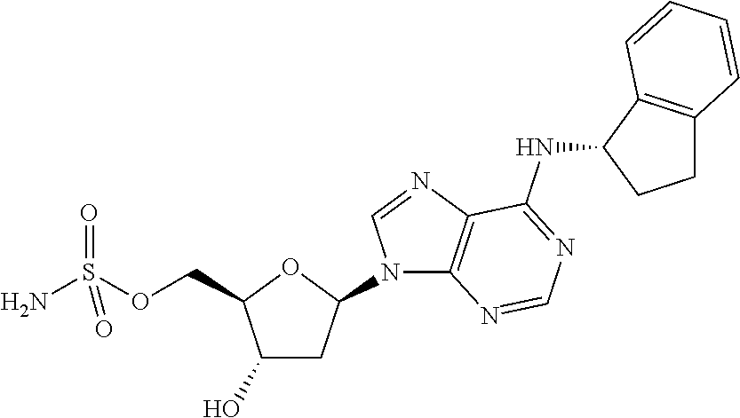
C1(O)CC(N2C3=C(N=C2)C(NC2CCC4=C2C=CC=C4)=NC=N3)OC1COS(N)(=O)=O
